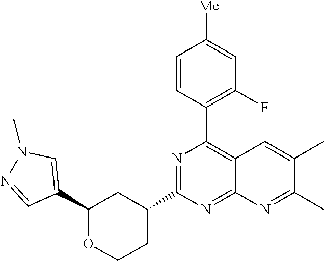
C1(C2=CN(C)N=C2)OCCC(C2=NC(C3=C(F)C=C([Me])C=C3)=C3C(=N2)N=C(C)C(C)=C3)C1
